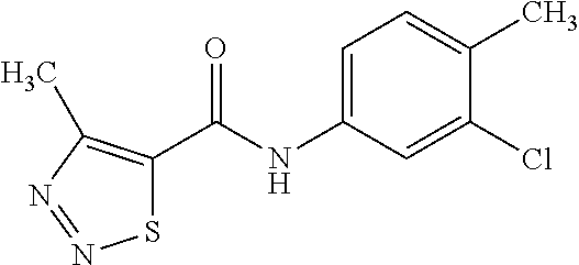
S1C(C(NC2=CC=C(C)C(Cl)=C2)=O)=C(C)N=N1
